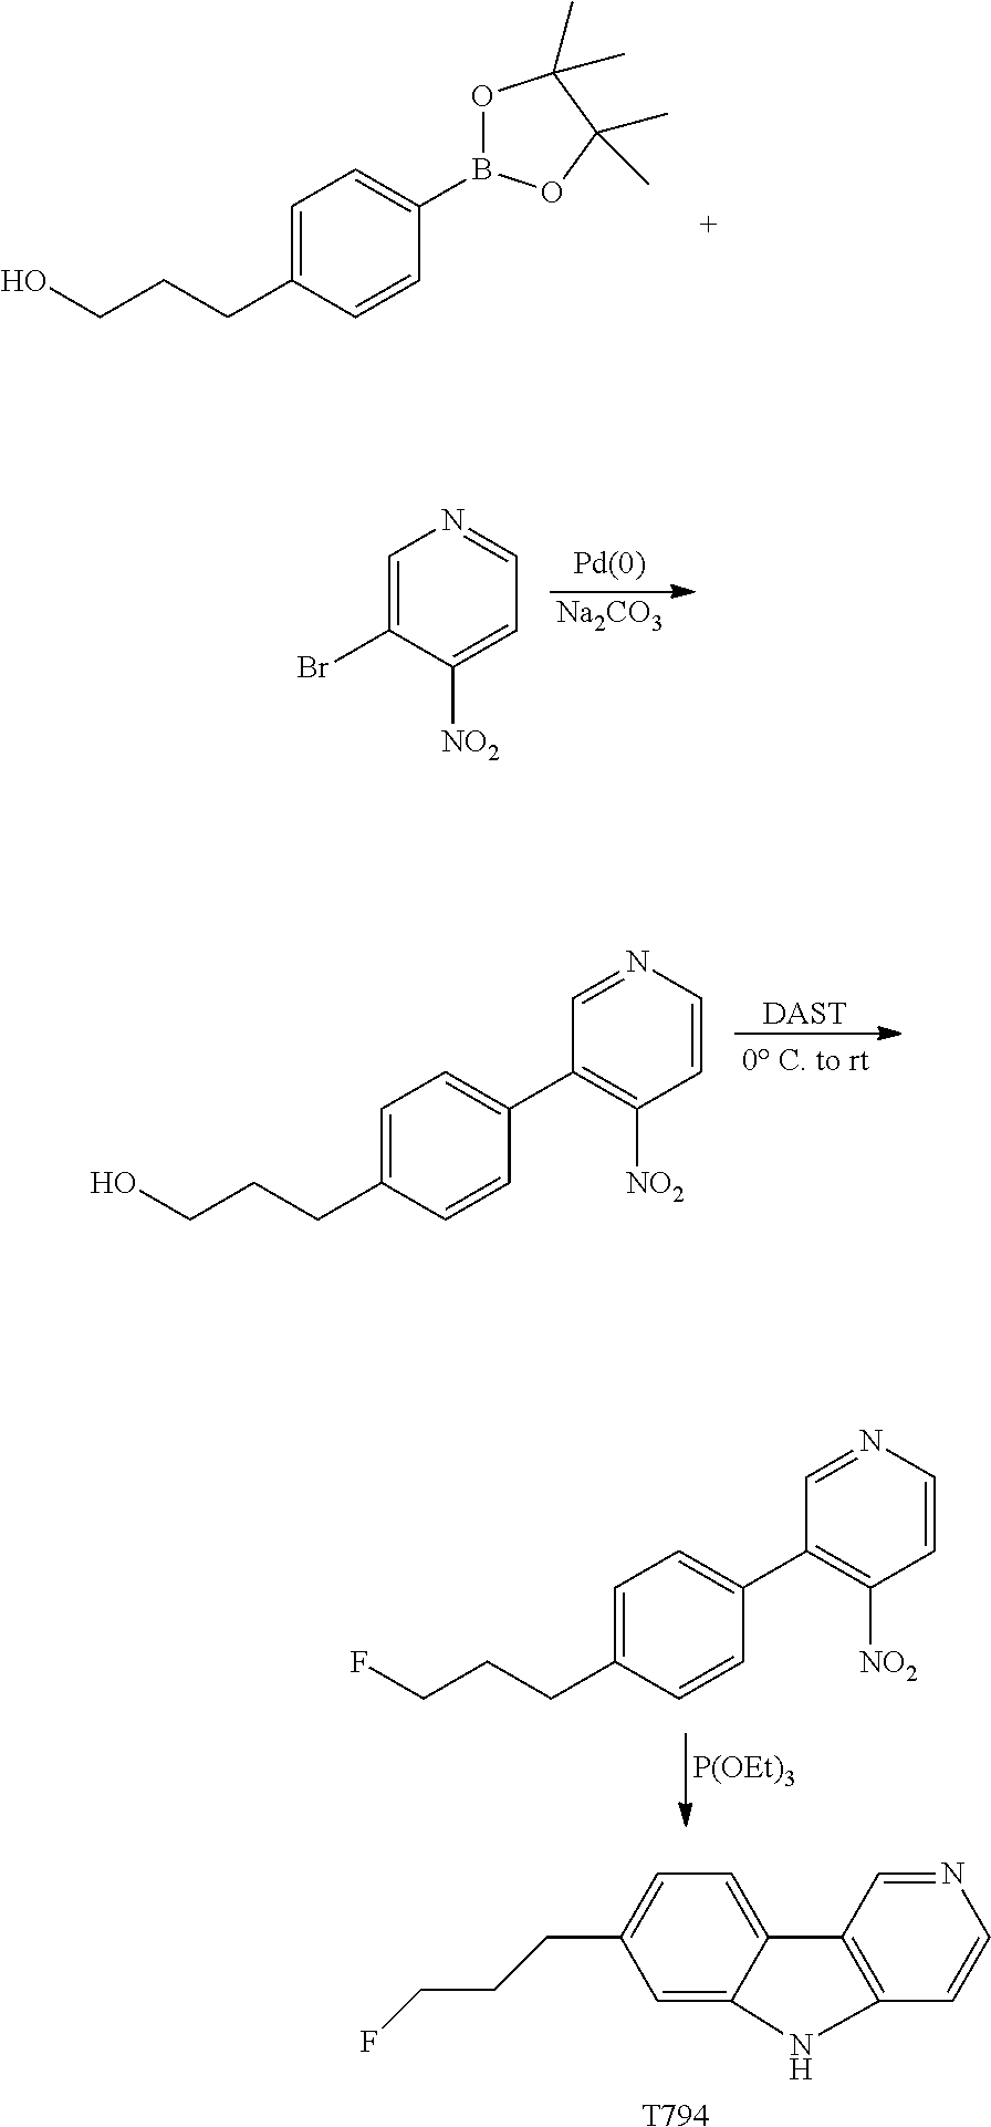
C1=C2C(=CC=C1CCCF)C1=C(N2)C=CN=C1.[T794].C1=C(CCCO)C=CC(B2OC(C)(C)C(C)(C)O2)=C1.[Na2CO3].C1=C(Br)C([NO2])=CC=N1.[DAST].C1=C(CCCO)C=CC(C2=C([NO2])C=CN=C2)=C1.[P(OEt)3].C1=C(CCCF)C=CC(C2=C([NO2])C=CN=C2)=C1
